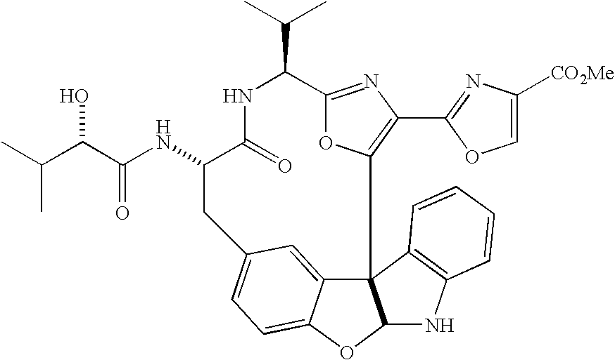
N1C(=O)C(NC(C(C(C)C)O)=O)CC2=CC=C3C(=C2)C2(C4=C(C5=NC([CO2Me])=CO5)N=C(O4)C1C(C)C)C(O3)NC1=C2C=CC=C1
